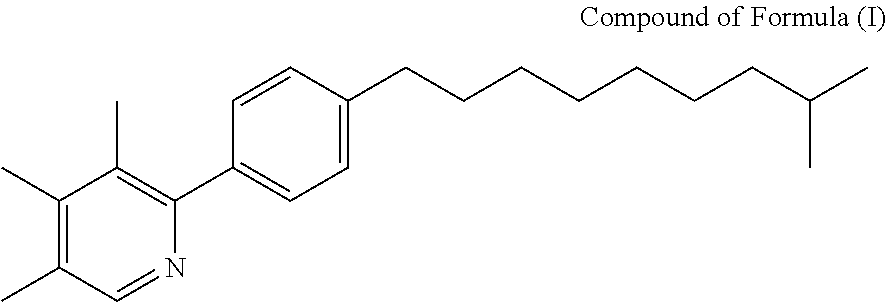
C1(C)=C(C)C=NC(C2=CC=C(CCCCCCCC(C)C)C=C2)=C1C
